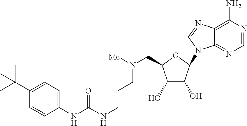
C1(NC(=O)NCCCN([Me])CC2C(O)C(O)C(N3C4=NC=NC(N)=C4N=C3)O2)=CC=C(C(C)(C)C)C=C1
